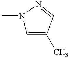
CN1C=C(C)C=N1
